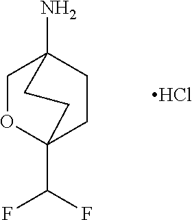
C1OC2(C(F)F)CCC1(N)CC2.Cl
